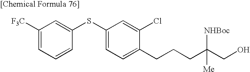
C1([F3C])=CC=CC(SC2=CC=C(CCCC(CO)([NHBoc])[Me])C(Cl)=C2)=C1
